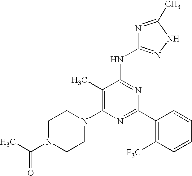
C1(C)=C(N2CCN(C(C)=O)CC2)N=C(C2=C([F3C])C=CC=C2)N=C1NC1=NNC(C)=N1
